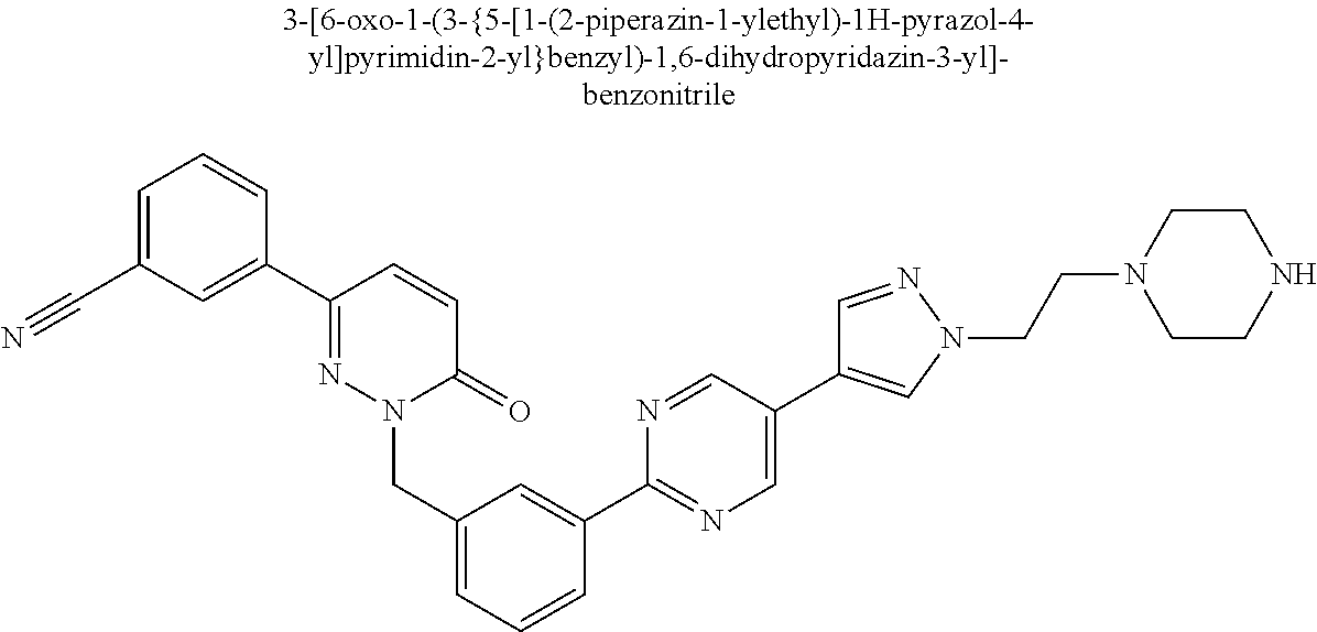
C1=C(C#N)C=C(C2=NN(CC3=CC=CC(C4=NC=C(C5=CN(CCN6CCNCC6)N=C5)C=N4)=C3)C(=O)C=C2)C=C1
